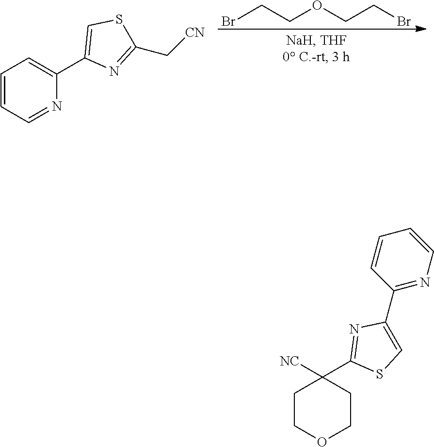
BrCCOCCBr.C1=CC=NC(C2=CSC(C[CN])=N2)=C1.C1COCCC1([NC])C1=NC(C2=NC=CC=C2)=CS1
